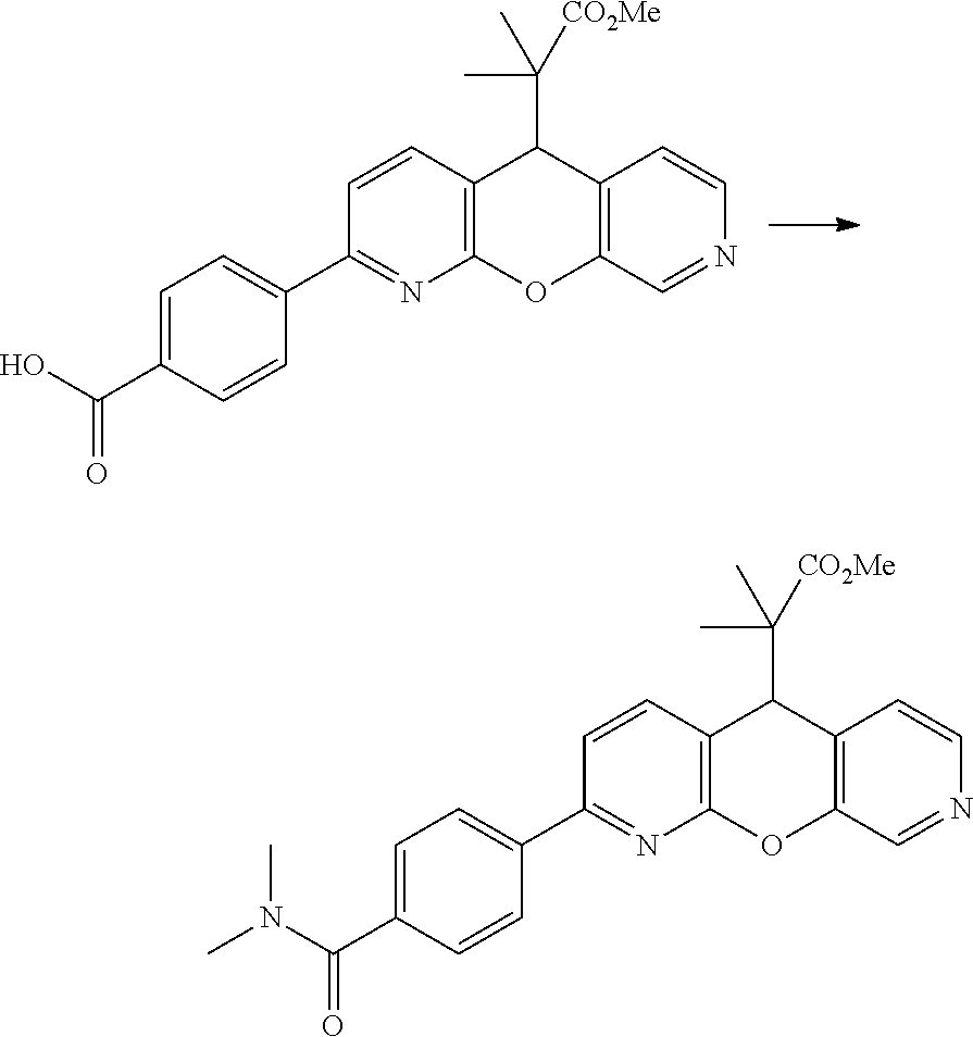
OC(C1=CC=C(C2=NC3=C(C=C2)C(C(C)(C)[CO2Me])C2=C(O3)C=NC=C2)C=C1)=O.N(C(C1=CC=C(C2=NC3=C(C=C2)C(C(C)([CO2Me])C)C2=C(O3)C=NC=C2)C=C1)=O)(C)C
